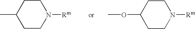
CC1CCN([Rm])CC1.COC1CCN([Rm])CC1
